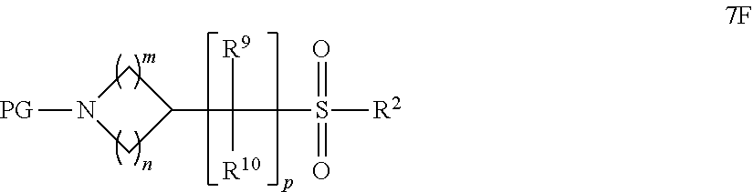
C1N([PG])CC1C(S([R2])(=O)=O)([R9])[R10]
